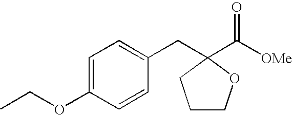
C1=C(OCC)C=CC(CC2(C([OMe])=O)CCCO2)=C1
